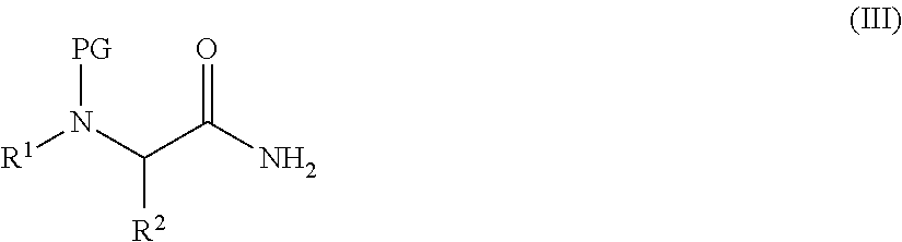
[R1]N(C(C(N)=O)[R2])[PG]
